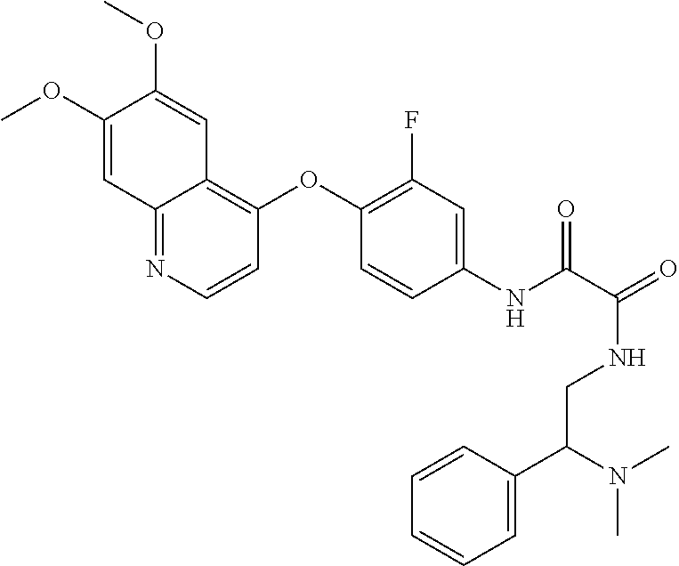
COC1=CC2=NC=CC(OC3=C(F)C=C(NC(=O)C(NCC(C4=CC=CC=C4)N(C)C)=O)C=C3)=C2C=C1OC
